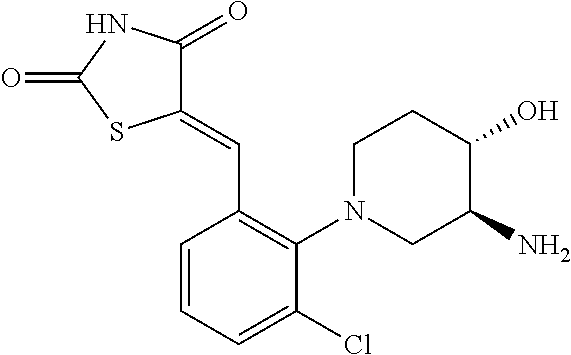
C1(=CC2=C(N3CCC(O)C(N)C3)C(Cl)=CC=C2)C(=O)NC(=O)S1
